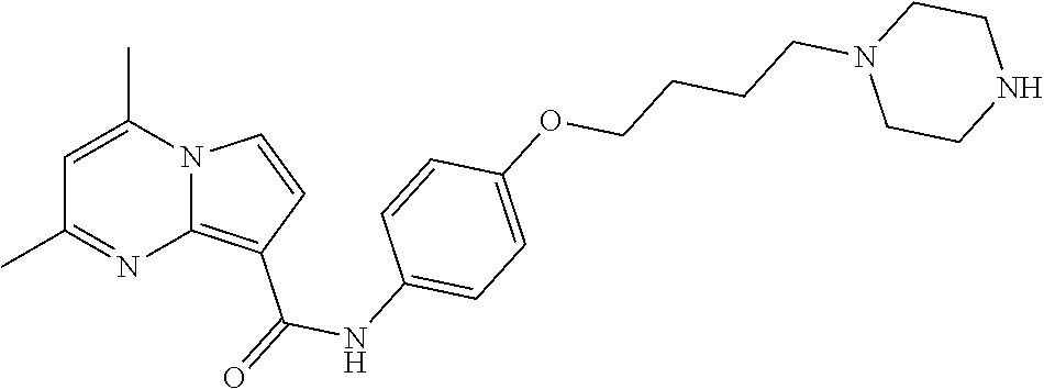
C1=C(C)N2C(=C(C(=O)NC3=CC=C(OCCCCN4CCNCC4)C=C3)C=C2)N=C1C
